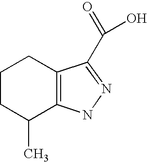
C1CC(C)C2=C(C1)C(C(=O)O)=NN2
